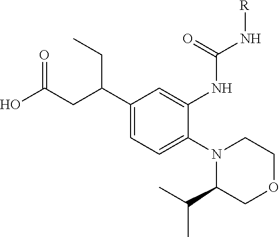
C1(C(CC(O)=O)CC)=CC=C(N2C(C(C)C)COCC2)C(NC(N[R])=O)=C1
